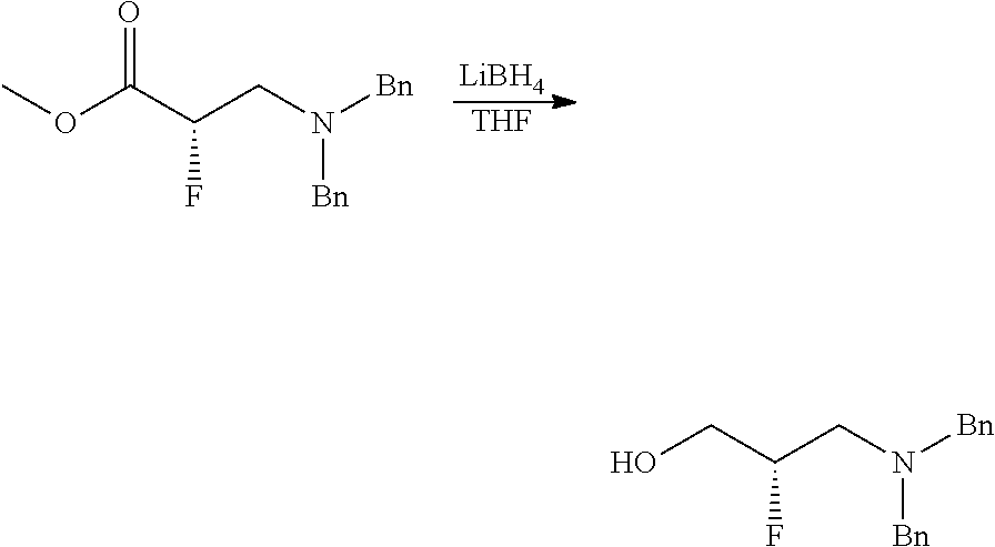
COC(C(CN([Bn])[Bn])F)=O.[LiBH4].[THF].OCC(CN([Bn])[Bn])F
